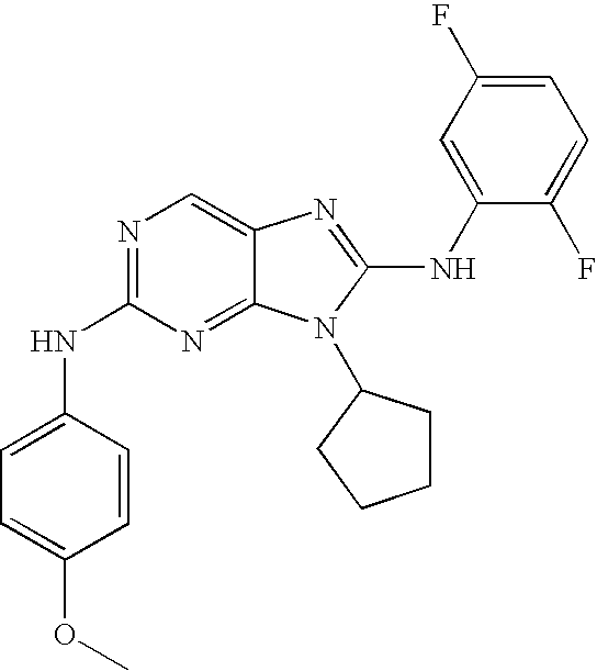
N(C1=NC=C2C(=N1)N(C1CCCC1)C(NC1=CC(F)=CC=C1F)=N2)C1=CC=C(OC)C=C1
